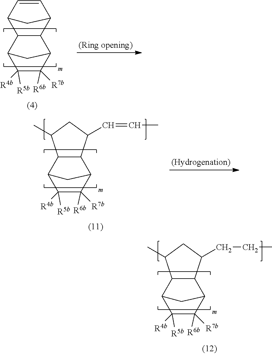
C12C(C3C([R7b])([R6b])C([R4b])([R5b])C1C3)C(CCC)CC2C.C12C=CC(C3C1C1C([R7b])([R6b])C([R4b])([R5b])C3C1)C2.C12C(C3C([R7b])([R6b])C([R4b])([R5b])C1C3)C(C=CC)CC2C
